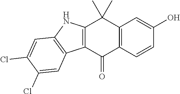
C1(C)(C)C2=C(C(=O)C3=C1NC1=C3C=C(Cl)C(Cl)=C1)C=CC(O)=C2
